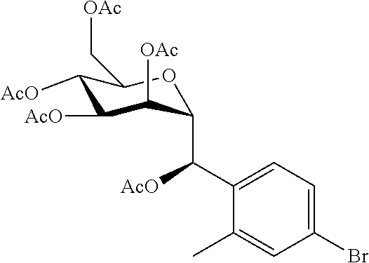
C1([AcO])C([AcO])C([OAc])C(C(C2=CC=C(Br)C=C2C)[AcO])OC1C[OAc]
